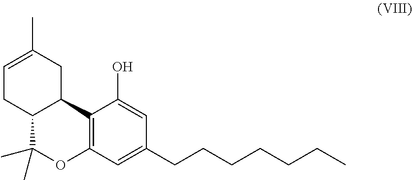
C12=C(C=C(CCCCCCC)C=C1O)OC(C)(C)C1C2CC(C)=CC1
